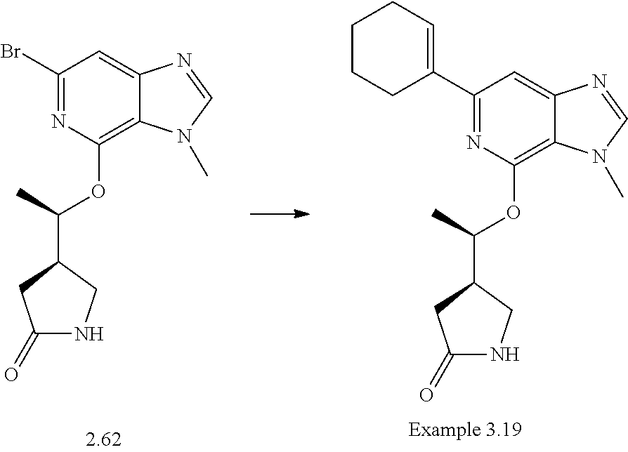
BrC1=NC(OC(C2CC(=O)NC2)C)=C2C(=C1)N=CN2C.C1CCCC(C2=NC(OC(C3CC(=O)NC3)C)=C3C(=C2)N=CN3C)=C1
